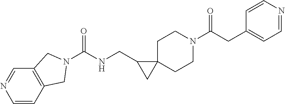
C1C2(CCN(C(CC3=CC=NC=C3)=O)C1)C(CNC(=O)N1CC3=C(C=NC=C3)C1)C2
